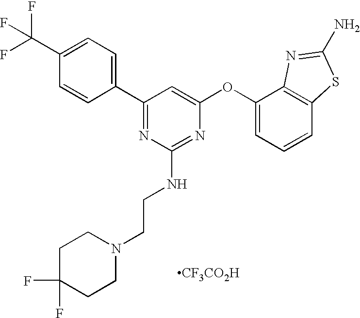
[CF3CO2H].C1(C(F)(F)F)=CC=C(C2=NC(NCCN3CCC(F)(F)CC3)=NC(OC3=CC=CC4=C3N=C(N)S4)=C2)C=C1
